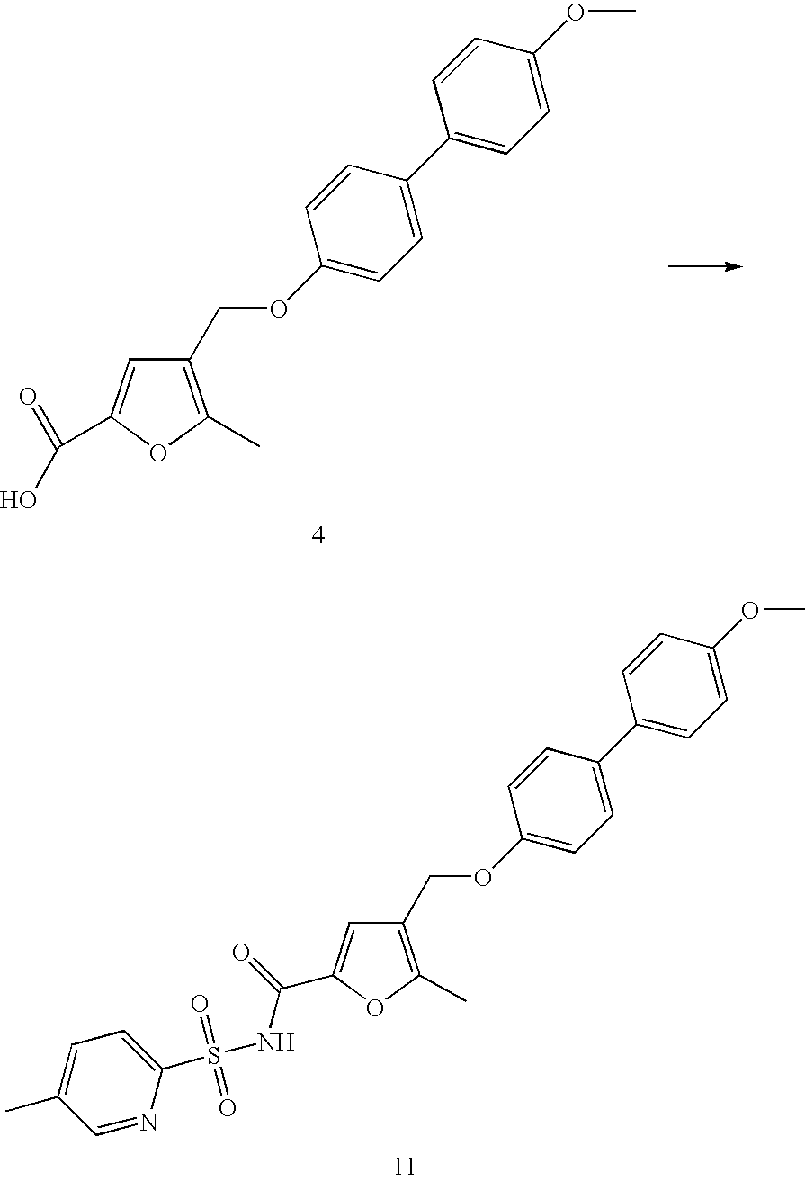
C(C1=C(C)OC(C(=O)NS(C2=CC=C(C)C=N2)(=O)=O)=C1)OC1=CC=C(C2=CC=C(OC)C=C2)C=C1.C(C1=C(C)OC(C(=O)O)=C1)OC1=CC=C(C2=CC=C(OC)C=C2)C=C1
